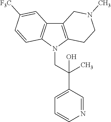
C12=C(N(CC(C3=CC=CN=C3)(C)O)C3=C1C=C([F3C])C=C3)CCN(C)C2
